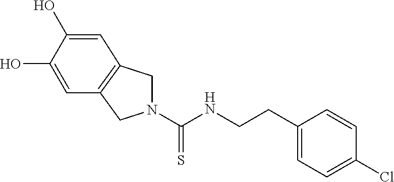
N1(C(NCCC2=CC=C(Cl)C=C2)=S)CC2=C(C1)C=C(O)C(O)=C2
